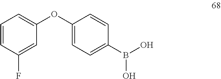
C1(OC2=CC=C(B(O)O)C=C2)=CC=CC(F)=C1
